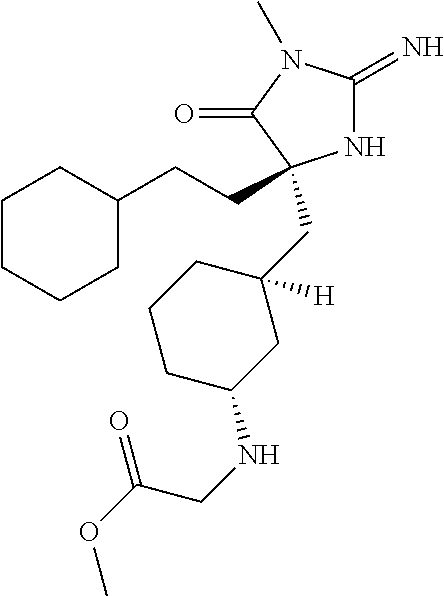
N1C(=N)N(C)C(=O)C1(CCC1CCCCC1)CC1([H])CCCC(NCC(OC)=O)C1
